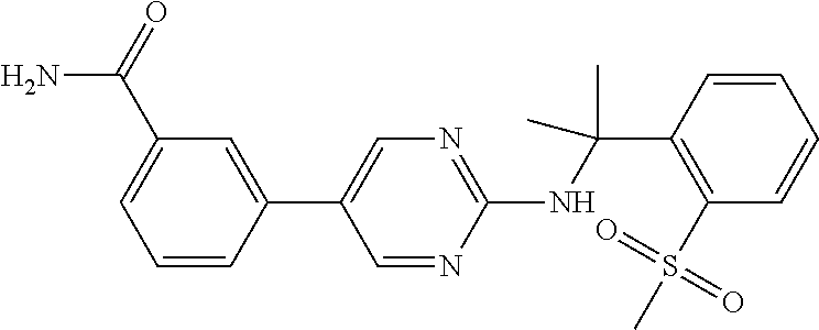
C1(C2=CN=C(NC(C)(C)C3=C(S(=O)(=O)C)C=CC=C3)N=C2)=CC(C(N)=O)=CC=C1
